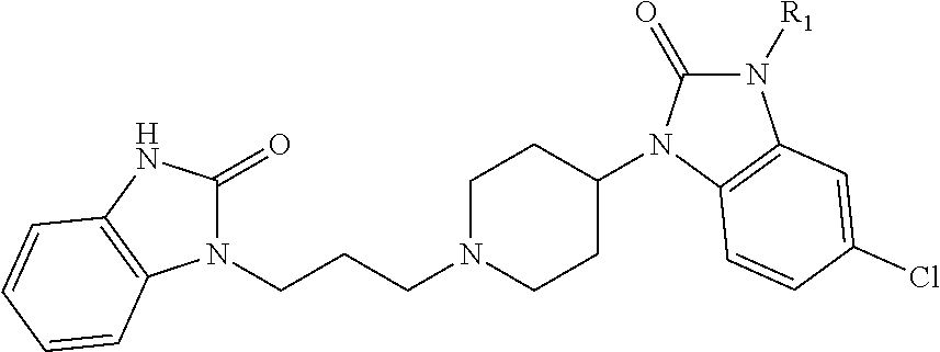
C1(N2C(=O)N([R1])C3=C2C=CC(Cl)=C3)CCN(CCCN2C(=O)NC3=C2C=CC=C3)CC1
